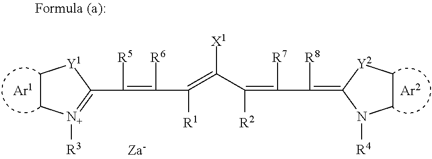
C1C[Y2]C(=C(C(=C(C(=C(C(=C(C2=[N+]([R3])CC[Y1]2)[R5])[R6])[R1])[X1])[R2])[R7])[R8])N1[R4]
